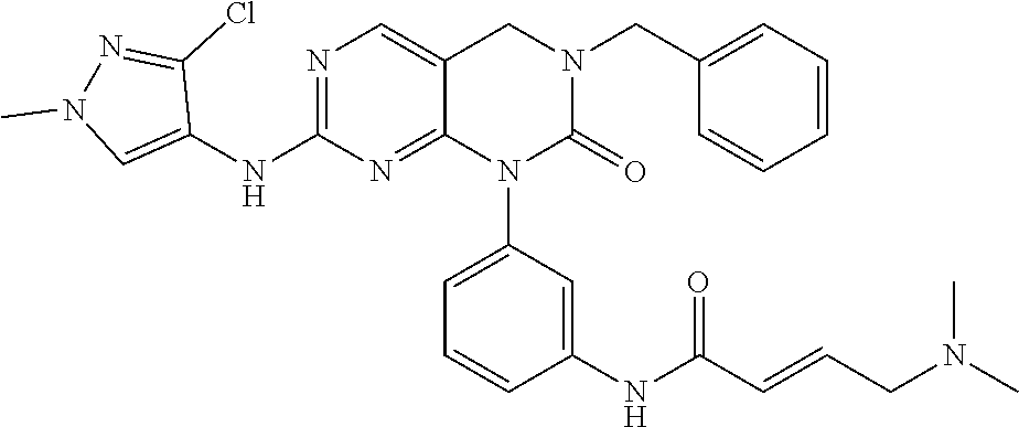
CN(CC=CC(NC1=CC(N2C(=O)N(CC3=CC=CC=C3)CC3=CN=C(NC4=CN(C)N=C4Cl)N=C23)=CC=C1)=O)C
